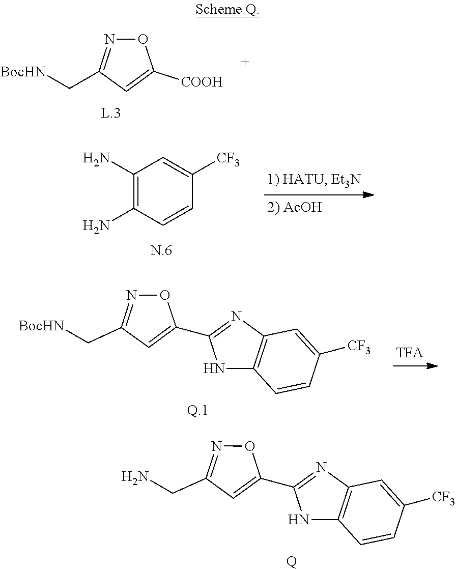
N1=C(C[BocHN])C=C([COOH])O1.C1(N)=C(N)C=CC([CF3])=C1.N1=C(C[BocHN])C=C(C2=NC3=C(N2)C=CC([CF3])=C3)O1.N1=C(CN)C=C(C2=NC3=C(N2)C=CC([CF3])=C3)O1.[Q]
